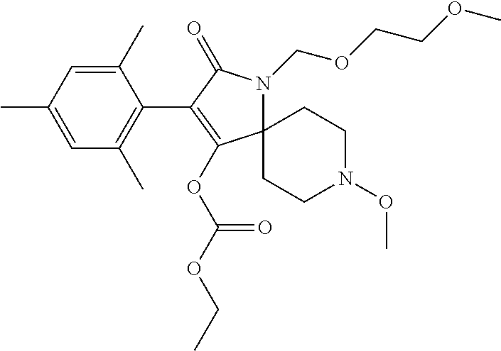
C12(N(COCCOC)C(=O)C(C3=C(C)C=C(C)C=C3C)=C1OC(OCC)=O)CCN(OC)CC2
